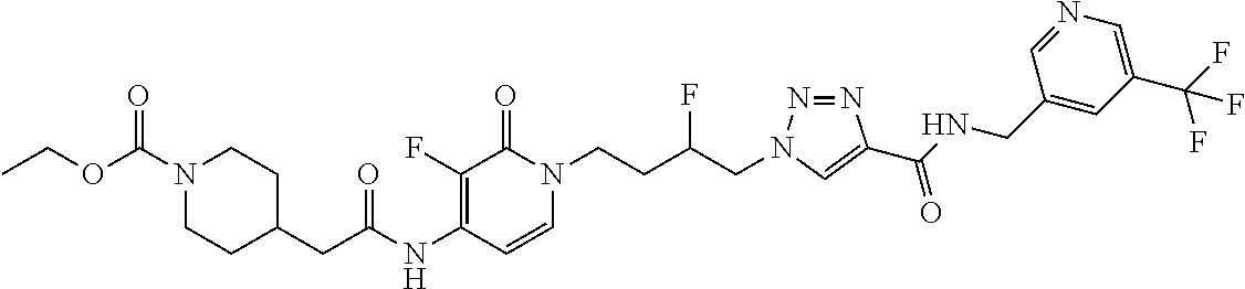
N(C1=C(F)C(=O)N(CCC(CN2N=NC(C(NCC3=CC(C(F)(F)F)=CN=C3)=O)=C2)F)C=C1)C(=O)CC1CCN(C(OCC)=O)CC1
